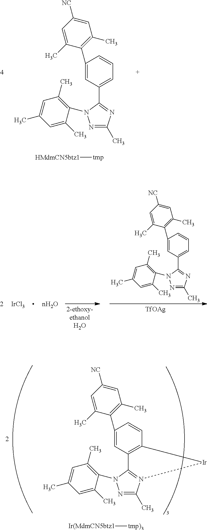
C1(C2=C(C)C=C([NC])C=C2C)=CC(C2=NC(C)=NN2C2=C(C)C=C(C)C=C2C)=CC=C1.[HMdmCN5btz1][tmp].[IrCl3].C1(C2=C(C)C=C([NC])C=C2C)=CC(C2=NC(C)=NN2C2=C(C)C=C(C)C=C2C)=CC=C1.[TfOAg].C1(C2=C(C)C=C([NC])C=C2C)=CC2=C(C=C1)[Ir]N1=C2N(C2=C(C)C=C(C)C=C2C)N=C1C.[Ir(MdmCN5btz1][tmp)3]
